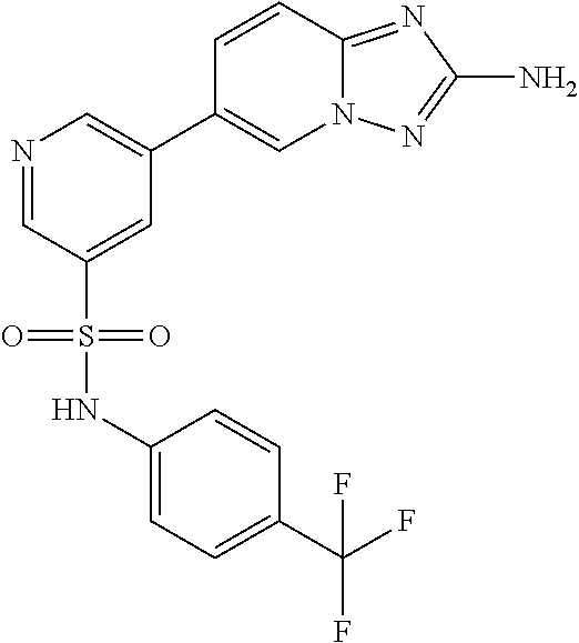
C12=NC(N)=NN1C=C(C1=CN=CC(S(NC3=CC=C(C(F)(F)F)C=C3)(=O)=O)=C1)C=C2
